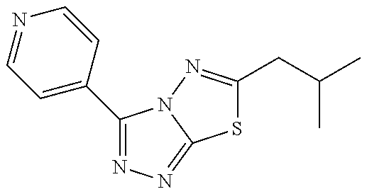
S1C(CC(C)C)=NN2C1=NN=C2C1=CC=NC=C1
